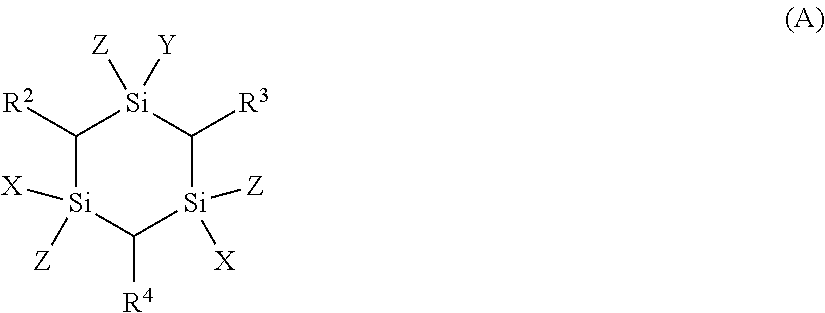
C1([R2])[Si]([Z])([X])C([R4])[Si]([Z])([X])C([R3])[Si]1([Z])[Y]
